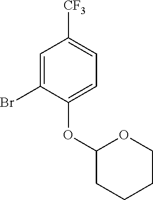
C1=C(Br)C(OC2CCCCO2)=CC=C1[CF3]
